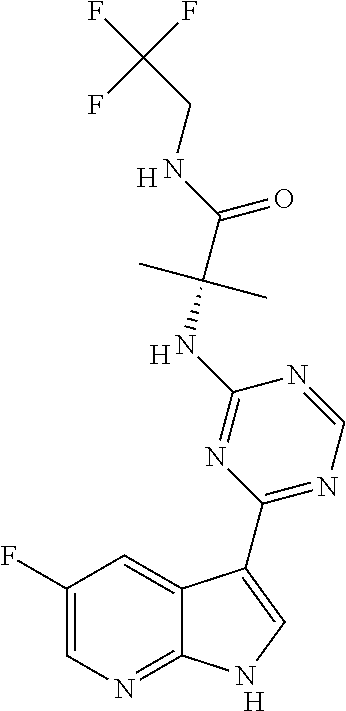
C1(F)=CN=C2C(=C1)C(C1=NC=NC(NC(C(NCC(F)(F)F)=O)(C)C)=N1)=CN2.[H].[H].[H]
